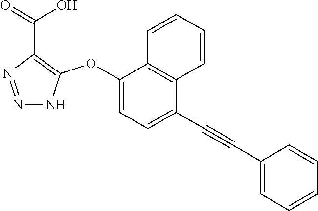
C1(OC2=C(C(=O)O)N=NN2)=CC=C(C#CC2=CC=CC=C2)C2=C1C=CC=C2
